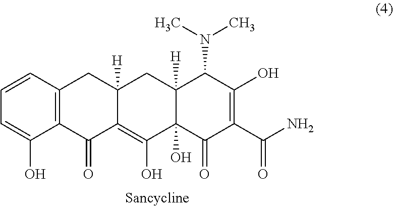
C12=C(C=CC=C1O)CC1([H])C(=C(O)C3(O)C([H])(C1)C(N(C)C)C(O)=C(C(N)=O)C3=O)C2=O
